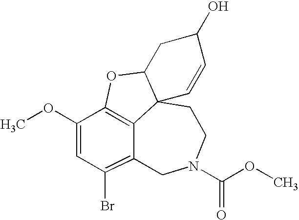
C12=C3C(OC)=CC(Br)=C1CN(C(OC)=O)CCC21C(O3)CC(O)C=C1
